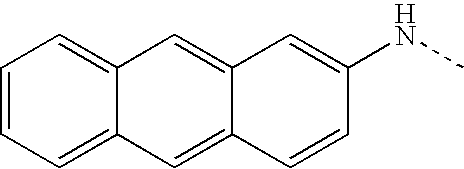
C1=CC=C2C(=C1)C=C1C(=C2)C=CC(NC)=C1
